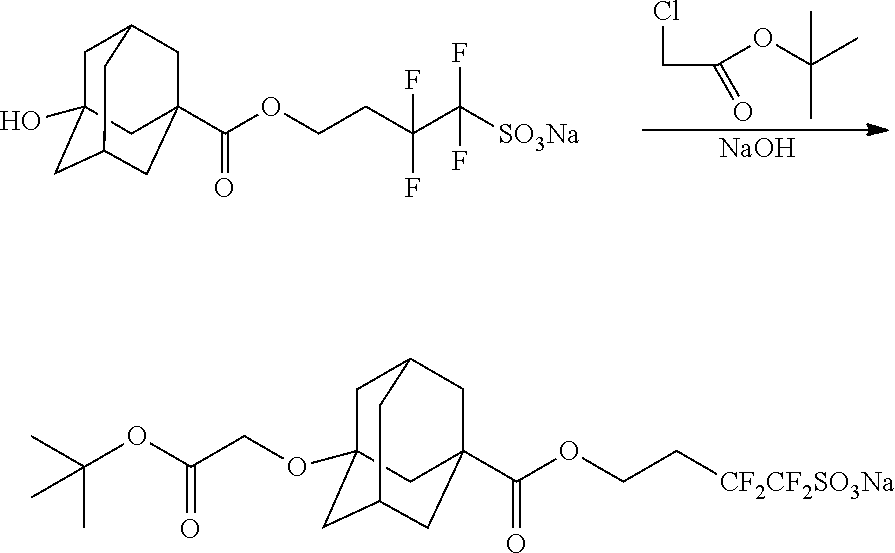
ClCC(OC(C)(C)C)=O.[NaOH].C1C2(O)CC3CC(C(=O)OCCC(C([SO3Na])(F)F)(F)F)(CC1C3)C2.C1C2(OCC(OC(C)(C)C)=O)CC3CC(C(=O)OCC[CF2CF2SO3Na])(CC1C3)C2
